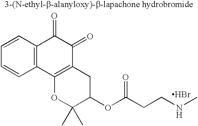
C1=CC2=C(C=C1)C1=C(C(=O)C2=O)CC(OC(CCNC)=O)C(C)(C)O1.Br
